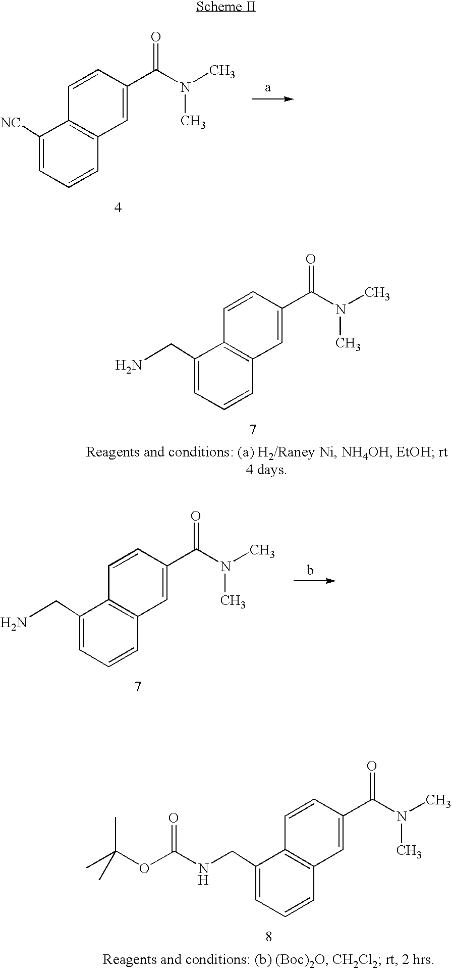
C1([NC])=CC=CC2=C1C=CC(C(N(C)C)=O)=C2.C1(CN)=CC=CC2=C1C=CC(C(N(C)C)=O)=C2.C1(CN)=CC=CC2=C1C=CC(C(N(C)C)=O)=C2.C1(CNC(OC(C)(C)C)=O)=CC=CC2=C1C=CC(C(N(C)C)=O)=C2
